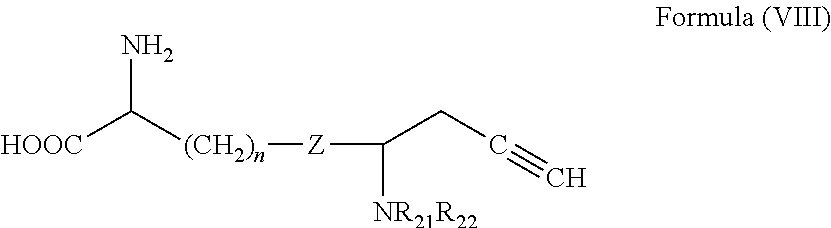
[HOOC]C([(CH2)n][Z]C([NR21R22])CC#C)N
